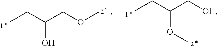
CCC(COC)O.CCC(C[OH])OC
